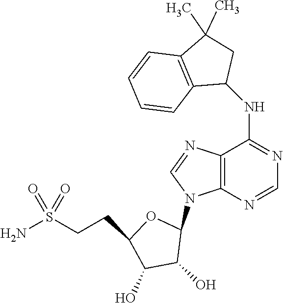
NS(CCC1C(O)C(O)C(N2C3=C(N=C2)C(NC2CC(C)(C)C4=C2C=CC=C4)=NC=N3)O1)(=O)=O
